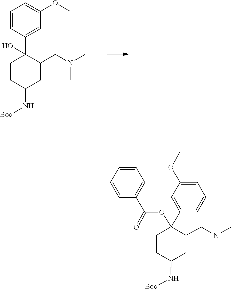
C1CC(N[Boc])CC(CN(C)C)C1(C1=CC(OC)=CC=C1)O.C1=CC=C(C(=O)OC2(C3=CC(OC)=CC=C3)C(CN(C)C)CC(N[Boc])CC2)C=C1
